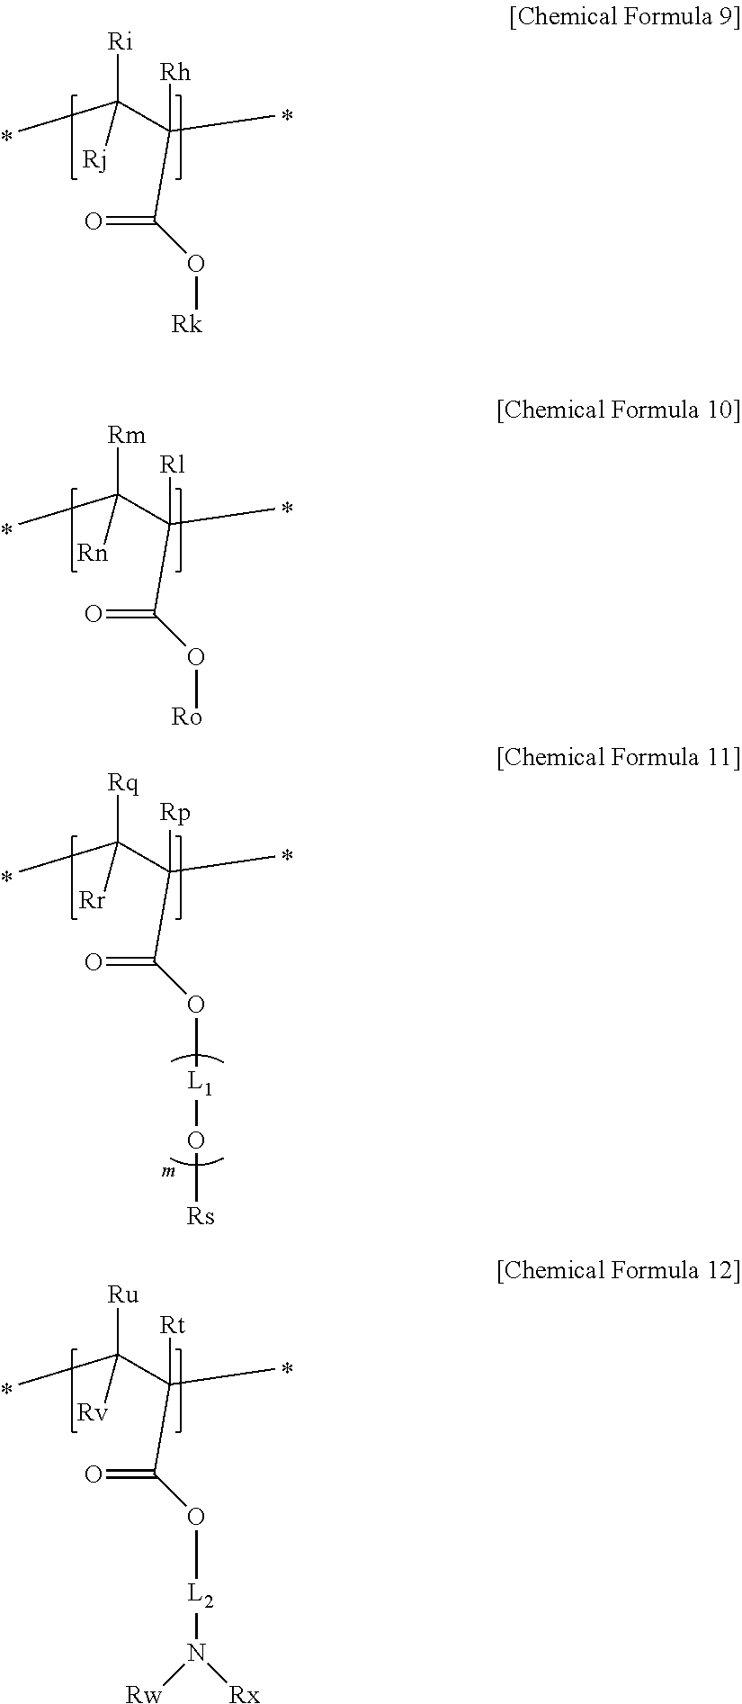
[Ri]C(C([Rh])(C)C(=O)O[Rk])(C)[Rj].[Rm]C(C([Rl])(C)C(=O)O[Ro])(C)[Rn].[Ru]C(C([Rt])(C)C(=O)O[L2]N([Rw])[Rx])(C)[Rv].[Rq]C(C([Rp])(C)C(=O)O[L1]O[Rs])(C)[Rr]
